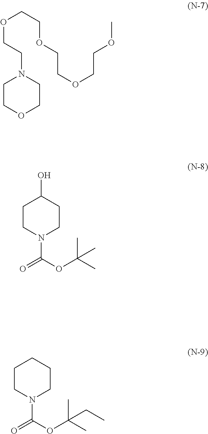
C1COCCN1CCOCCOCCOCCOC.C1CN(C(=O)OC(C)(C)C)CCC1O.C1CN(C(=O)OC(C)(C)CC)CCC1
